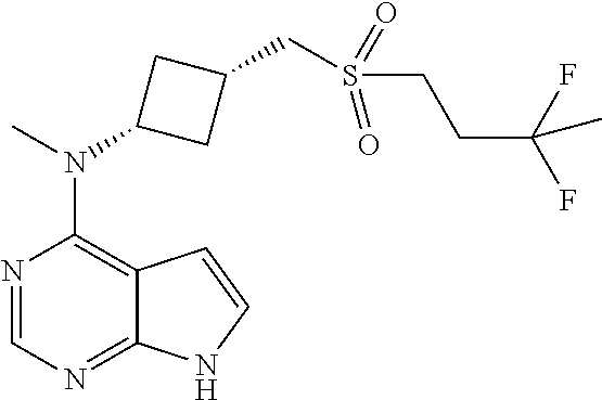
N1=CN=C2C(=C1N(C)C1CC(CS(=O)(CCC(F)(F)C)=O)C1)C=CN2
